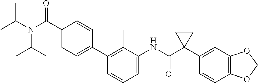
C1=C(NC(C2(C3=CC4=C(C=C3)OCO4)CC2)=O)C(C)=C(C2=CC=C(C(=O)N(C(C)C)C(C)C)C=C2)C=C1
